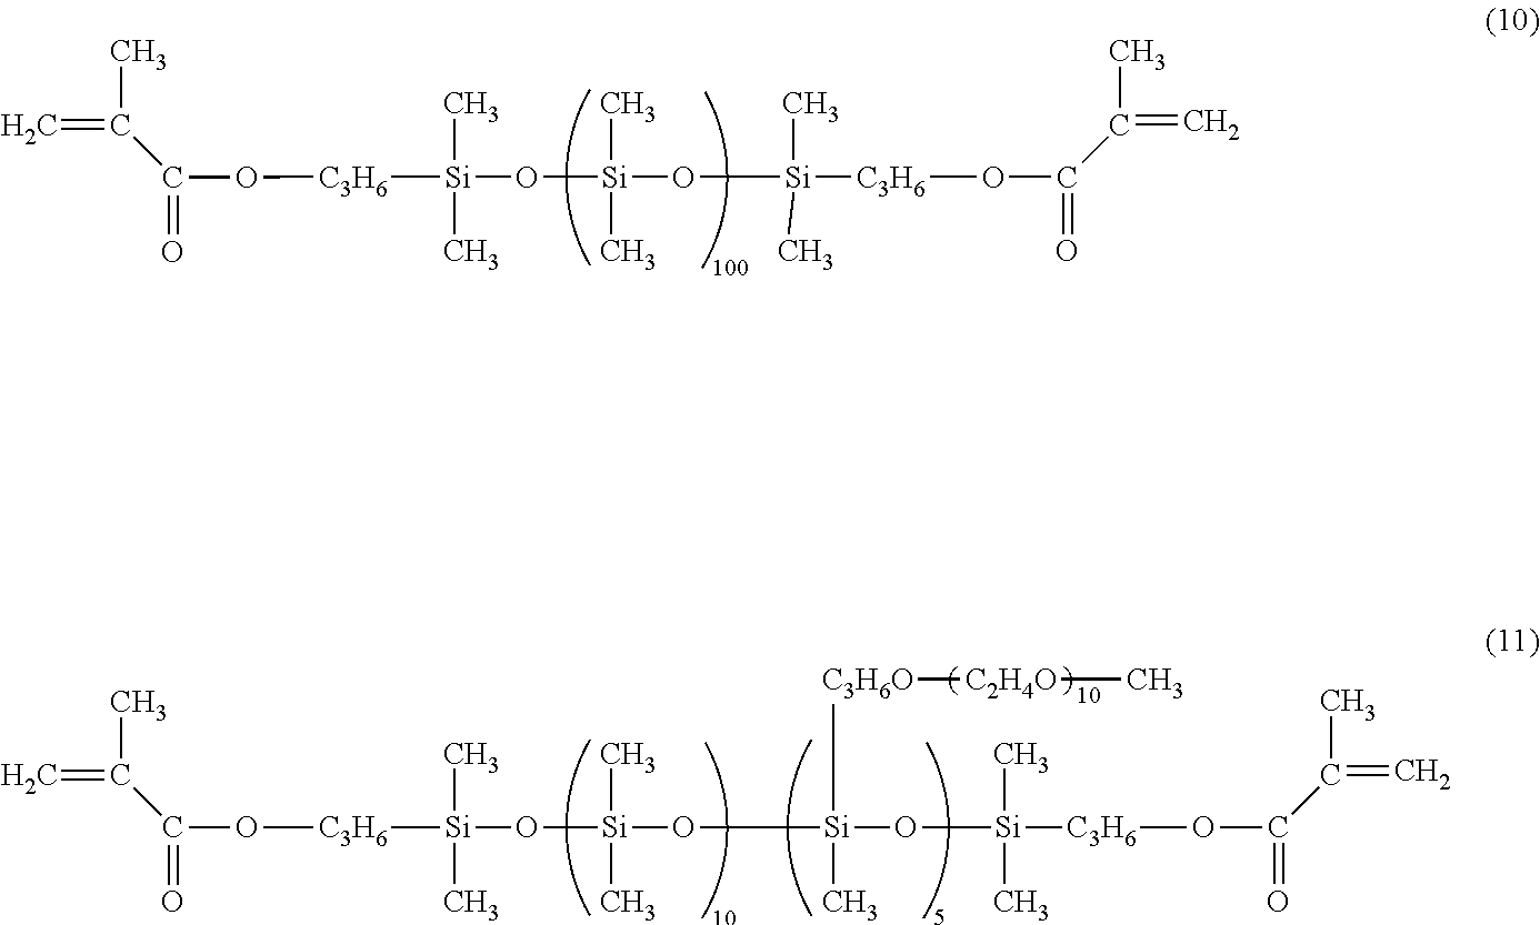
[C3H6]([Si](O[Si](C)(C)O[Si]([C3H6]OC(=O)C(=C)C)(C)C)(C)C)OC(=O)C(=C)C.[C3H6]([Si](O[Si](C)(C)OC[Si](O[Si]([C3H6]OC(=O)C(=C)C)(C)C)(C[C3H6O][C2H4O]C)C)(C)C)OC(=O)C(=C)C
